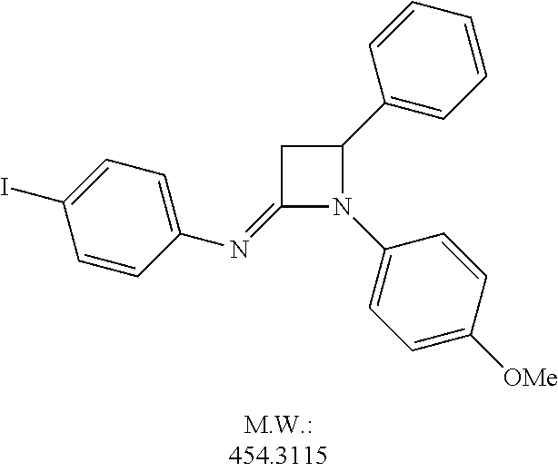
C1(=NC2=CC=C(I)C=C2)N(C2=CC=C([OMe])C=C2)C(C2=CC=CC=C2)C1
